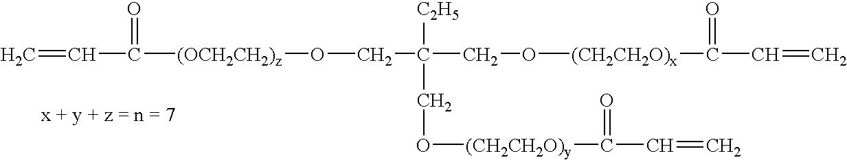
C=CC(=O)[(OCH2CH2)z]OCC([C2H5])(CO[(CH2CH2O)y]C(=O)C=C)CO[(CH2CH2O)x]C(=O)C=C
